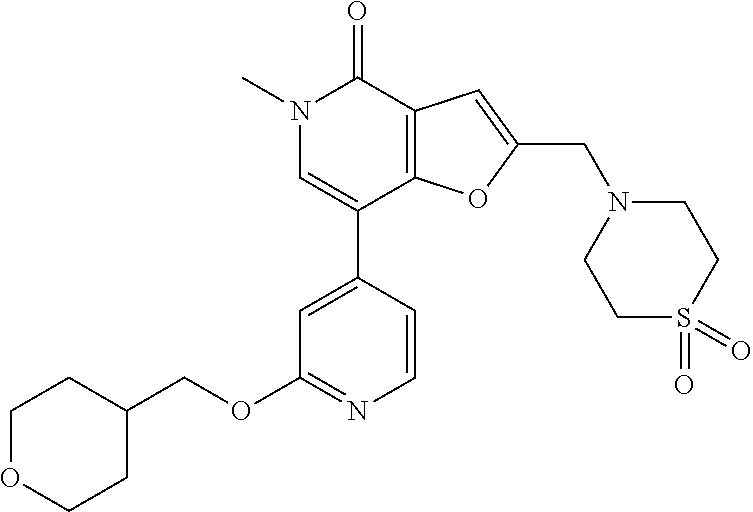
N1(C)C=C(C2=CC(OCC3CCOCC3)=NC=C2)C2=C(C1=O)C=C(CN1CCS(=O)(=O)CC1)O2
